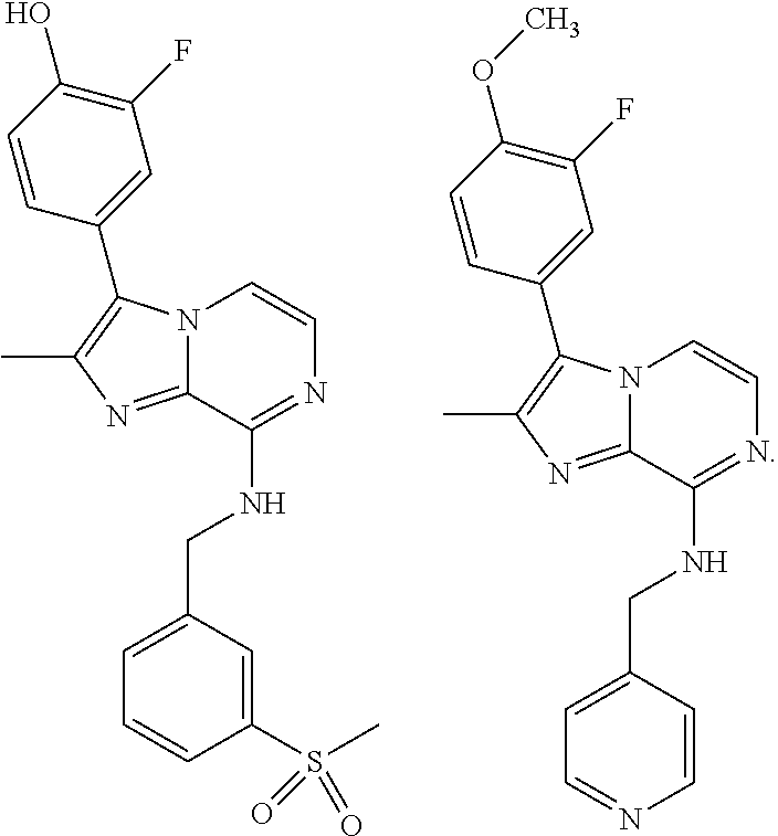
N12C(=NC(C)=C1C1=CC(F)=C(O)C=C1)C(NCC1=CC=CC(S(C)(=O)=O)=C1)=NC=C2.N12C(=NC(C)=C1C1=CC(F)=C(OC)C=C1)C(NCC1=CC=NC=C1)=NC=C2
